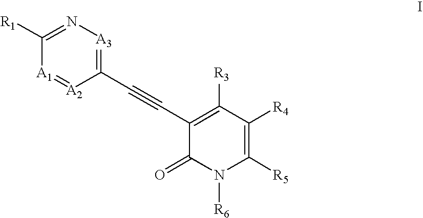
C1([R1])=N[A3]=C(C#CC2=C([R3])C([R4])=C([R5])N([R6])C2=O)[A2]=[A1]1
